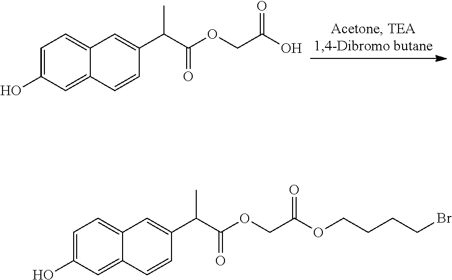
C1=C(O)C=C2C(=C1)C=C(C(C(OCC(O)=O)=O)C)C=C2.C1=C(O)C=C2C(=C1)C=C(C(C(OCC(=O)OCCCCBr)=O)C)C=C2
